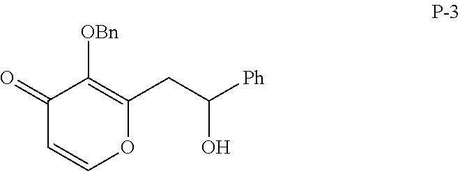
C1(=O)C=COC(CC([Ph])O)=C1[OBn]
